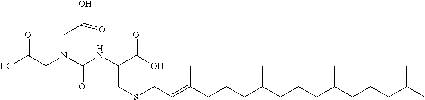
N(C(C(O)=O)CSCC=C(CCCC(CCCC(CCCC(C)C)C)C)C)C(N(CC(O)=O)CC(O)=O)=O
